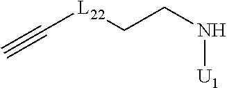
C#C[L22]CCN[U1]
